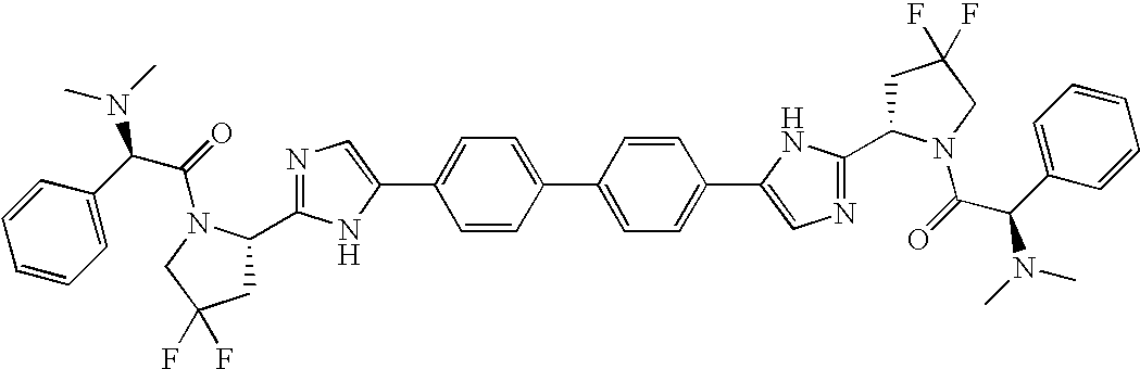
C1=CC(C2=CC=C(C3=CN=C(C4CC(F)(F)CN4C(=O)C(N(C)C)C4=CC=CC=C4)N3)C=C2)=CC=C1C1=CN=C(C2CC(F)(F)CN2C(=O)C(C2=CC=CC=C2)N(C)C)N1
